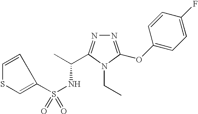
N1=C(OC2=CC=C(F)C=C2)N(CC)C(C(C)NS(=O)(=O)C2=CSC=C2)=N1
